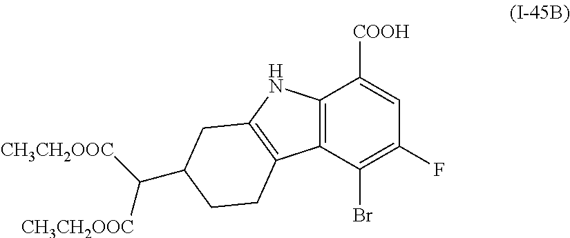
C12=C(C(Br)=C(F)C=C1[COOH])C1=C(N2)CC(C([CH3CH2OOC])[CH3CH2OOC])CC1
